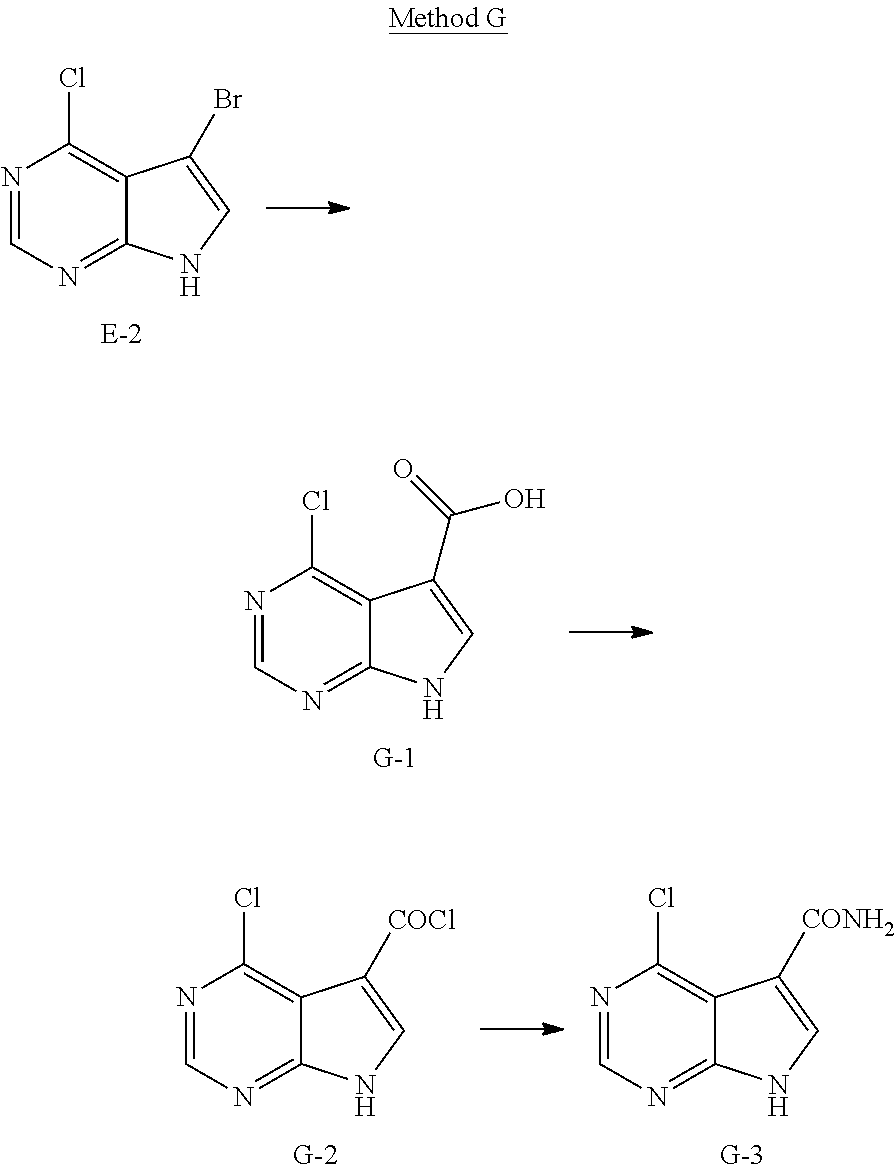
N1=CN=C2C(=C1Cl)C(Br)=CN2.N1=CN=C2C(=C1Cl)C(C(O)=O)=CN2.N1=CN=C2C(=C1Cl)C([COCl])=CN2.N1=CN=C2C(=C1Cl)C([CONH2])=CN2
